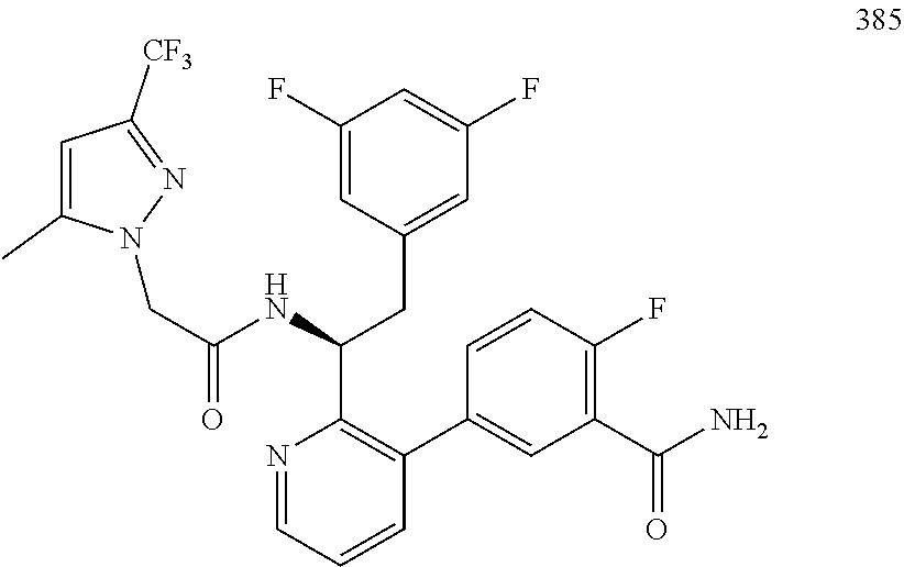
N1=CC=CC(C2=CC(C(N)=O)=C(F)C=C2)=C1C(NC(CN1C(C)=CC([CF3])=N1)=O)CC1=CC(F)=CC(F)=C1
